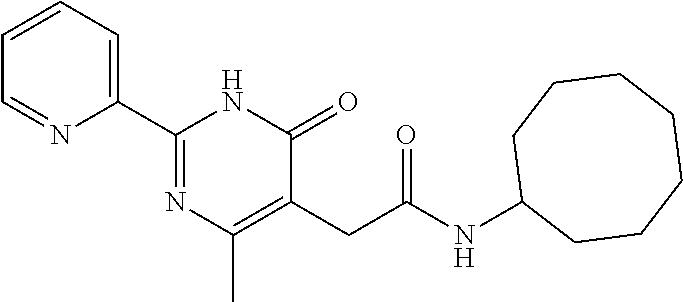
C1(C2=NC(C)=C(CC(NC3CCCCCCC3)=O)C(=O)N2)=CC=CC=N1
